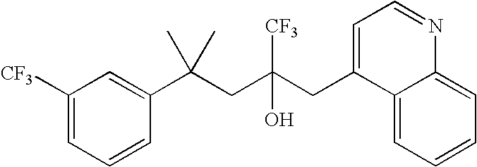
C1([CF3])=CC=CC(C(CC(CC2=CC=NC3=CC=CC=C23)([CF3])O)(C)C)=C1
